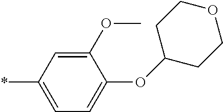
C1(OC)=CC(*)=CC=C1OC1CCOCC1
